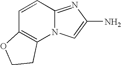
N12C(=NC(N)=C1)C=CC1=C2CCO1
